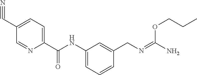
C1=C(C#N)C=NC(C(NC2=CC=CC(CN=C(N)OCCC)=C2)=O)=C1
